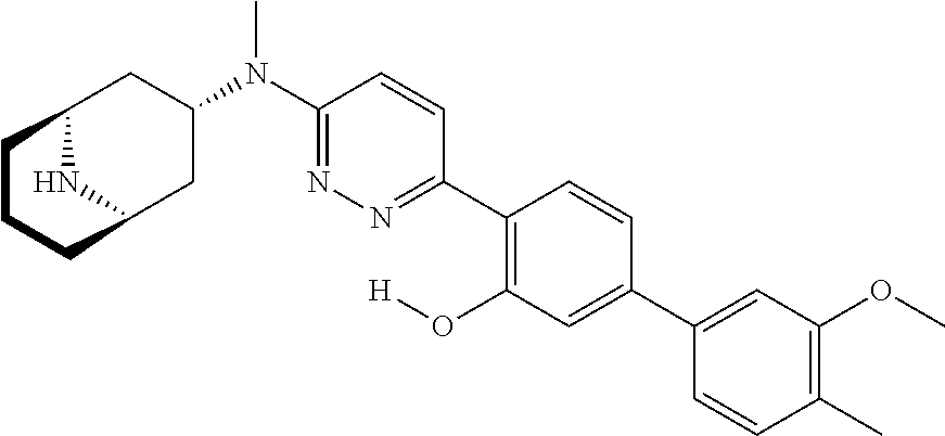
C12NC(CC(N(C3=NN=C(C4=C(O[H])C=C(C5=CC(OC)=C(C)C=C5)C=C4)C=C3)C)C1)CCC2
